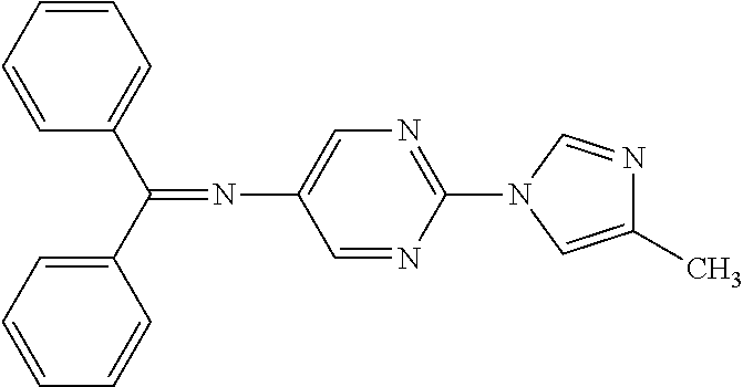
C1=CC=CC(C(C2=CC=CC=C2)=NC2=CN=C(N3C=NC(C)=C3)N=C2)=C1
